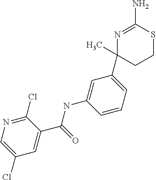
N1=C(N)SCCC1(C1=CC=CC(NC(C2=CC(Cl)=CN=C2Cl)=O)=C1)C
